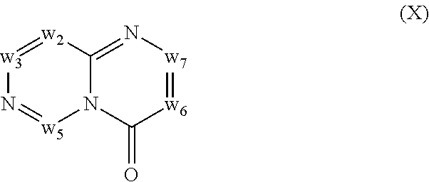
[w3]1=[w2]C2=N[w7]=[w6]C(=O)N2[w5]=N1
